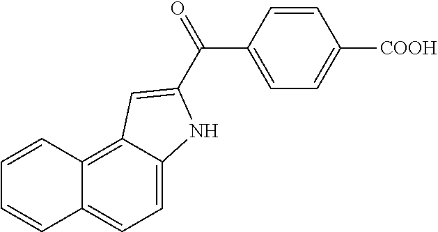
C1=C2C(=C3C(=C1)C=CC=C3)C=C(C(=O)C1=CC=C([COOH])C=C1)N2
